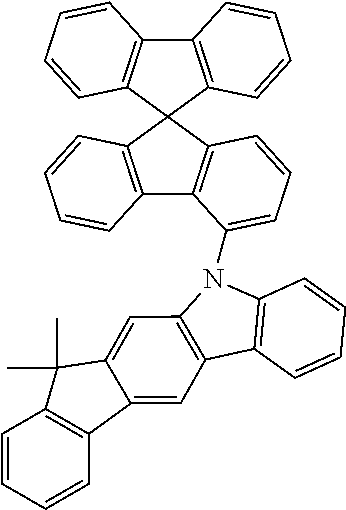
C12=C(C3(C4=C1C=CC=C4)C1=C(C4=C3C=CC=C4N3C4=C(C=C5C6=C(C=CC=C6)C(C)(C)C5=C4)C4=C3C=CC=C4)C=CC=C1)C=CC=C2
